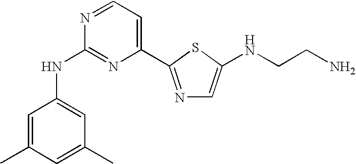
C1=C(C)C=C(C)C=C1NC1=NC(C2=NC=C(NCCN)S2)=CC=N1
